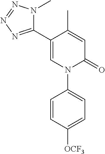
C1=C(C)C(C2=NN=NN2C)=CN(C2=CC=C([OCF3])C=C2)C1=O
